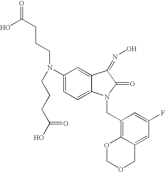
N(C1=CC=C2C(=C1)C(=NO)C(=O)N2CC1=C2C(=CC(F)=C1)COCO2)(CCCC(=O)O)CCCC(O)=O
